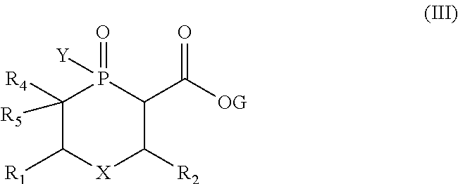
C1([R4])([R5])C([R1])[X]C([R2])C(C([OG])=O)P1(=O)[Y]
